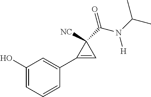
C1(O)=CC=CC(C2=CC2([NC])C(N(C(C)C)[H])=O)=C1
